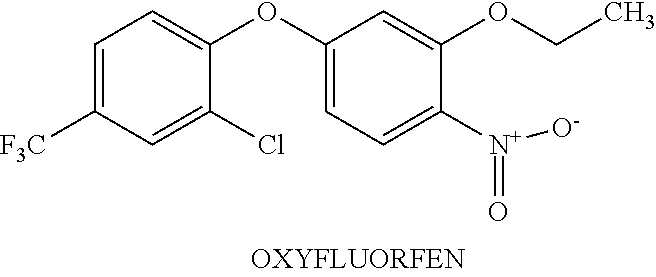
C1=C([F3C])C=C(Cl)C(OC2=CC=C([N+](=O)[O-])C(OCC)=C2)=C1
